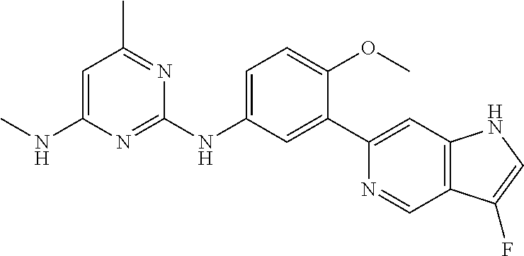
C1(C2=CC3=C(C=N2)C(F)=CN3)=CC(NC2=NC(NC)=CC(C)=N2)=CC=C1OC
